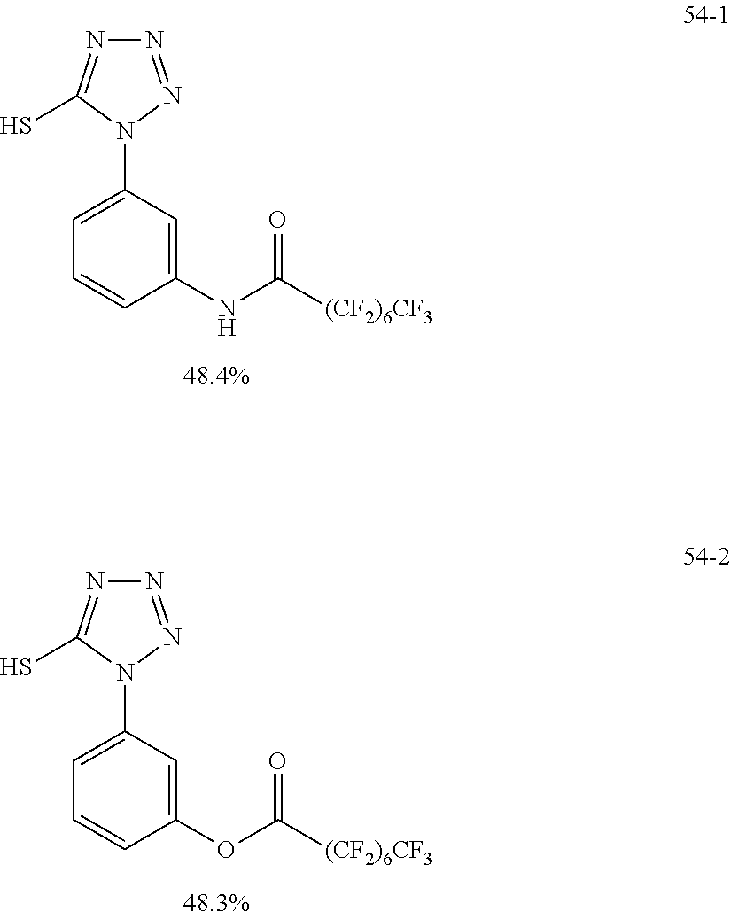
N1=NN(C2=CC=CC(NC([(CF2)6CF3])=O)=C2)C(S)=N1.N1=NN(C2=CC=CC(OC([(CF2)6CF3])=O)=C2)C(S)=N1
